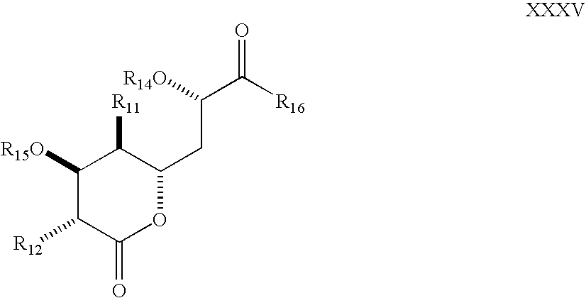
O=C([R16])C(CC1C([R11])C([R15O])C([R12])C(=O)O1)[R14O]
